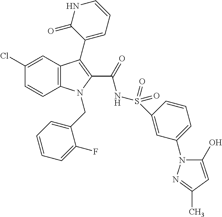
C1(Cl)=CC2=C(C=C1)N(CC1=CC=CC=C1F)C(C(=O)NS(=O)(=O)C1=CC(N3C(O)=CC(C)=N3)=CC=C1)=C2C1=CC=CNC1=O
